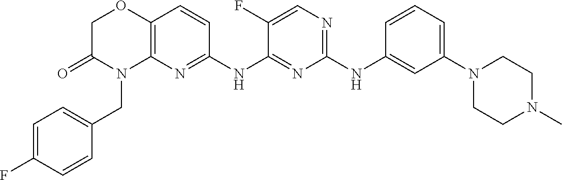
C1(NC2=CC(N3CCN(C)CC3)=CC=C2)=NC=C(F)C(NC2=NC3=C(C=C2)OCC(=O)N3CC2=CC=C(F)C=C2)=N1
